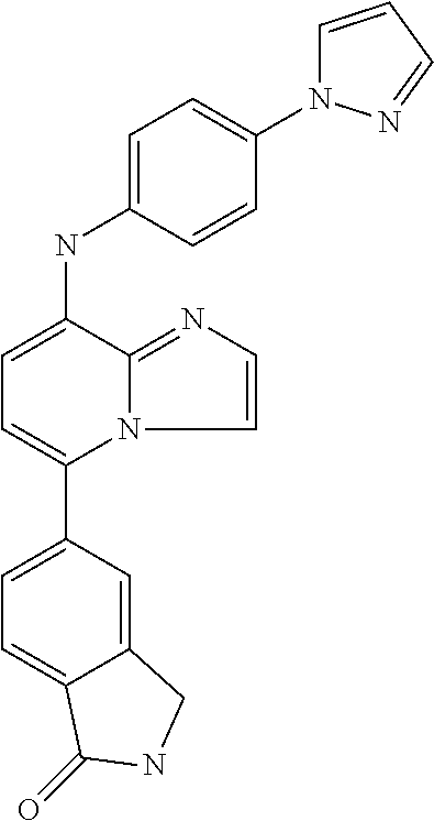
C1(C2=CC=C(NC3=CC=C(N4C=CC=N4)C=C3)C3=NC=CN23)=CC=C2C(=C1)CNC2=O
